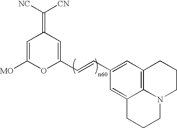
C1=C([MO])OC(C=CC2=CC3=C4C(=C2)CCCN4CCC3)=CC1=C([NC])[CN]
